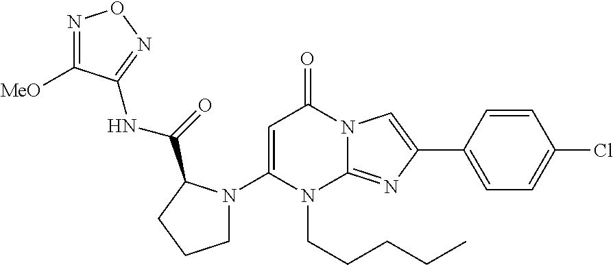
C1(N2CCCC2C(=O)NC2=NON=C2[MeO])=CC(=O)N2C(=NC(C3=CC=C(Cl)C=C3)=C2)N1CCCCC
